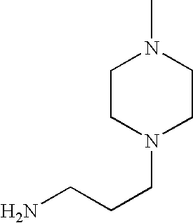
C1CN(CCCN)CCN1C
